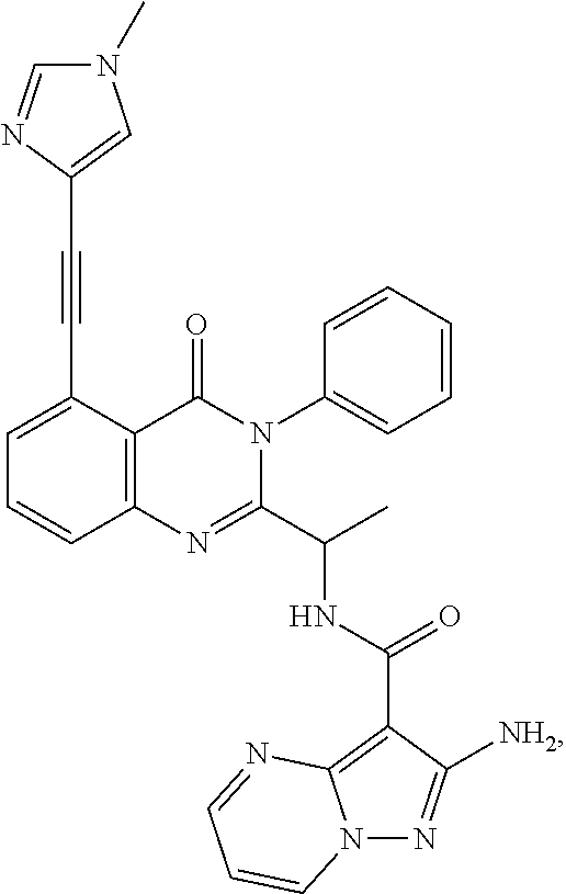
C12=C(C(C#CC3=CN(C)C=N3)=CC=C1)C(=O)N(C1=CC=CC=C1)C(C(C)NC(C1=C3N(N=C1[NH2])C=CC=N3)=O)=N2
